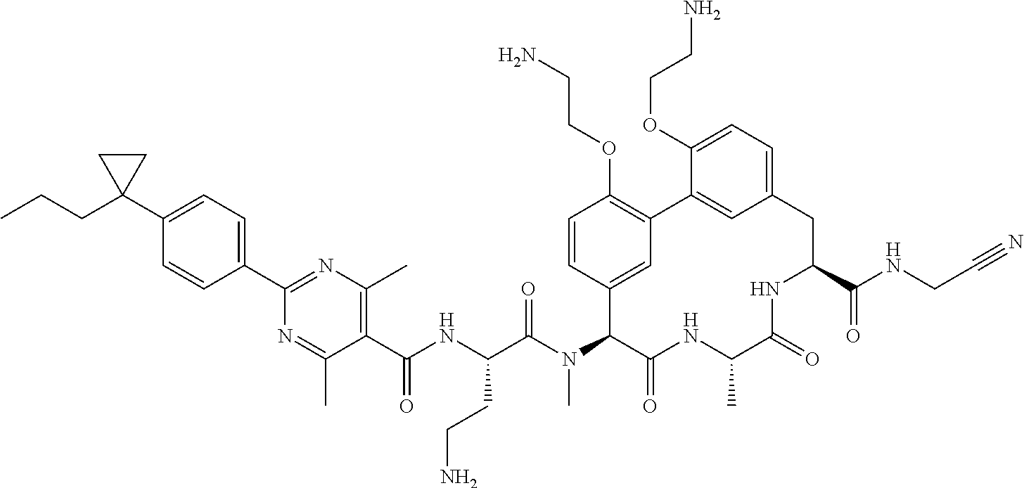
C1=CC(C2=NC(C)=C(C(NC(C(N(C3C(=O)NC(C)C(=O)NC(C(NCC#N)=O)CC4=CC=C(OCCN)C(=C4)C4=C(OCCN)C=CC3=C4)C)=O)CCN)=O)C(C)=N2)=CC=C1C1(CCC)CC1
